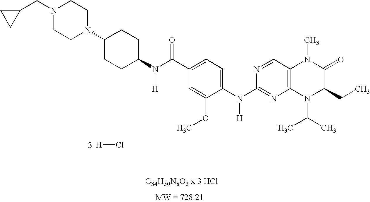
C1(CN2CCN(C3CCC(N(C(C4=CC=C(N(C5=NC6=C(C=N5)N(C)C(=O)C(CC)N6C(C)C)[H])C(OC)=C4)=O)[H])CC3)CC2)CC1.[H]Cl
